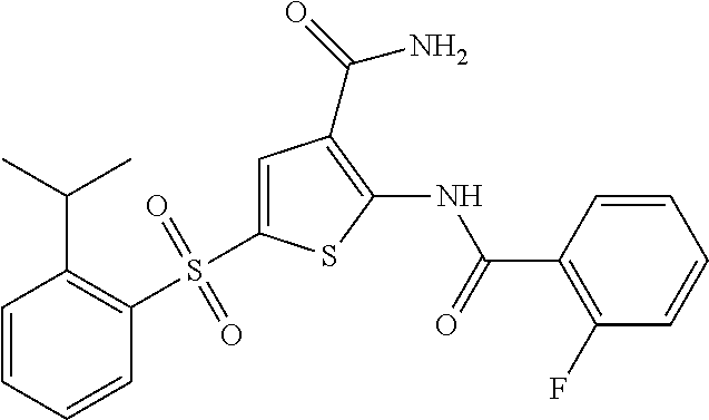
C1=CC(C(=O)NC2=C(C(=O)N)C=C(S(C3=C(C(C)C)C=CC=C3)(=O)=O)S2)=C(F)C=C1
